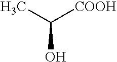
CC([COOH])O
